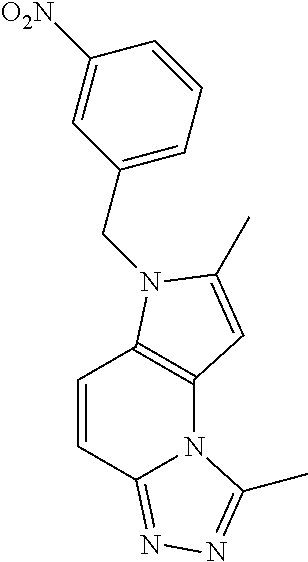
C1=CC2=NN=C(C)N2C2=C1N(CC1=CC=CC([O2N])=C1)C(C)=C2
